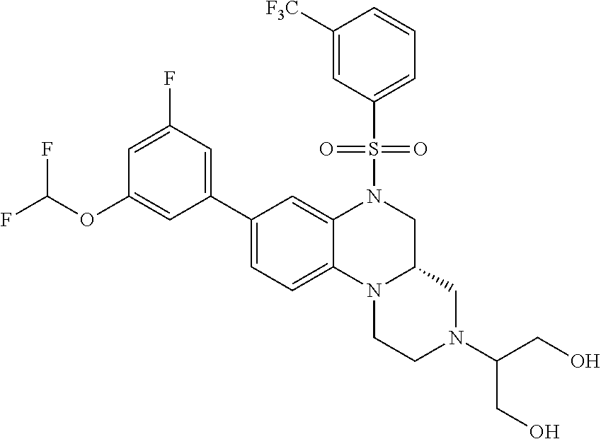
FC(OC1=CC(C2=CC=C3C(=C2)N(S(=O)(=O)C2=CC=CC([F3C])=C2)CC2N3CCN(C(CO)CO)C2)=CC(F)=C1)F
